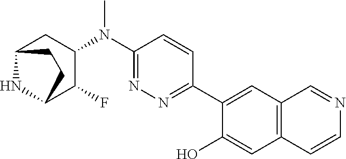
C1(N(C2=NN=C(C3=CC4=C(C=C3O)C=CN=C4)C=C2)C)CC2NC(C1F)CC2
